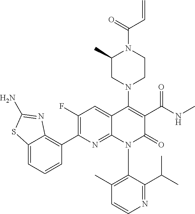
C1=CN=C(C(C)C)C(N2C(=O)C(C(NC)=O)=C(N3CC(C)N(C(C=C)=O)CC3)C3=CC(F)=C(C4=C5C(=CC=C4)SC(N)=N5)N=C23)=C1C
